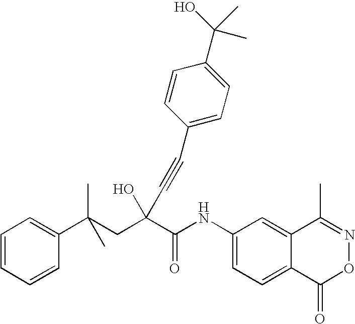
C1=CC=CC(C(CC(C(NC2=CC=C3C(=C2)C(C)=NOC3=O)=O)(O)C#CC2=CC=C(C(O)(C)C)C=C2)(C)C)=C1
